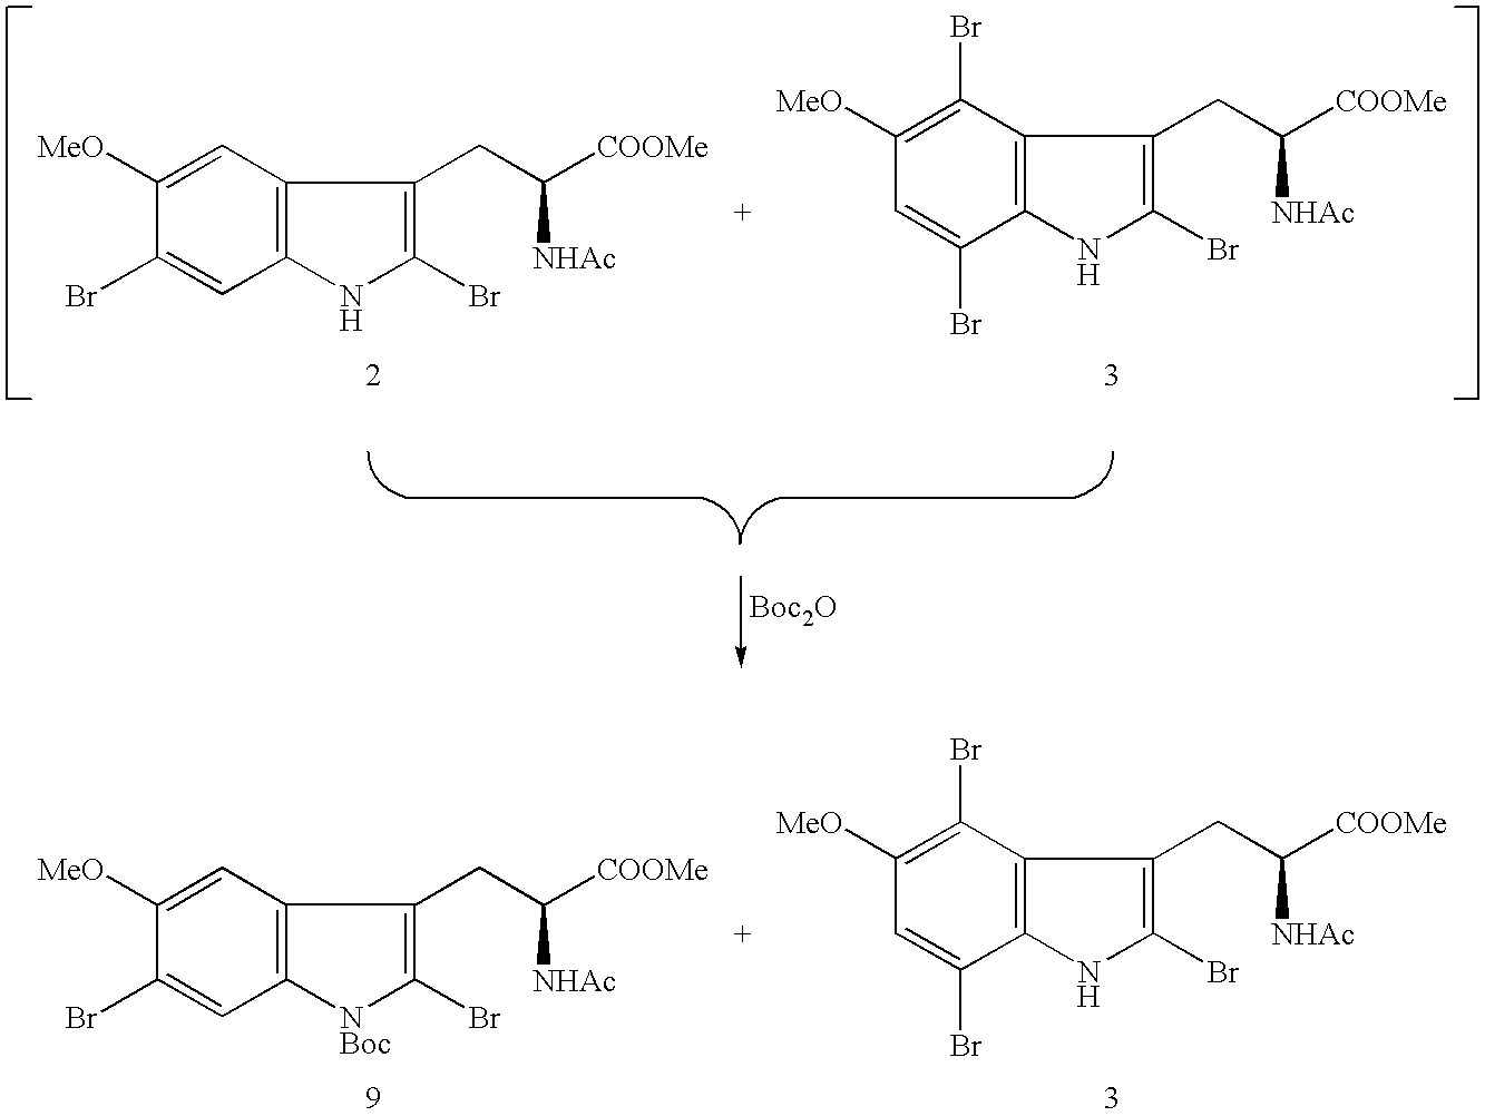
C12=C(NC(Br)=C1CC([COOMe])[NHAc])C(Br)=CC([MeO])=C2Br.C12=C(NC(Br)=C1CC([COOMe])[NHAc])C=C(Br)C([MeO])=C2.[Boc2O].C12=C(NC(Br)=C1CC([COOMe])[NHAc])C(Br)=CC([MeO])=C2Br.C12=C([NBoc]C(Br)=C1CC([COOMe])[NHAc])C=C(Br)C([MeO])=C2
